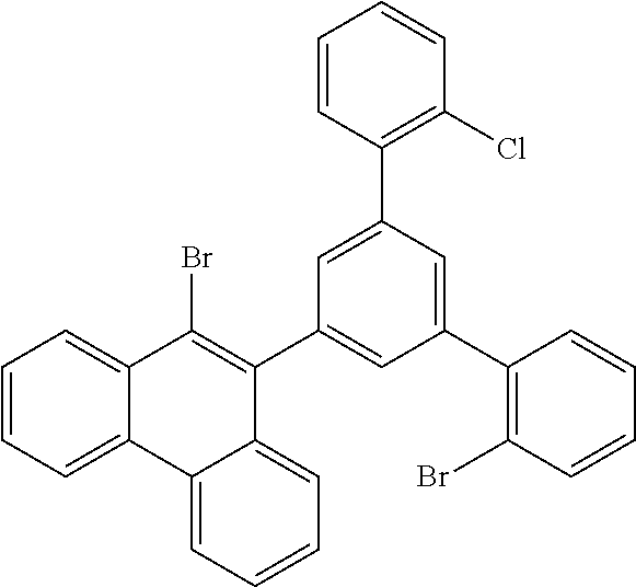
C12=CC=CC=C1C1=CC=CC=C1C(C1=CC(C3=C(Br)C=CC=C3)=CC(C3=C(Cl)C=CC=C3)=C1)=C2Br
